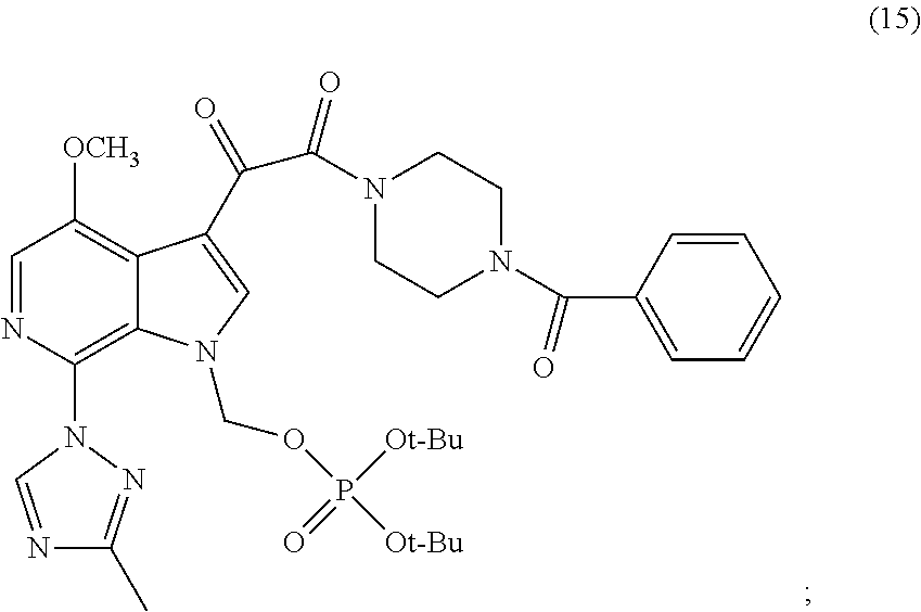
C1=NC(N2C=NC(C)=N2)=C2C(=C1[OCH3])C(C(C(N1CCN(C(C3=CC=CC=C3)=O)CC1)=O)=O)=CN2COP([Ot-Bu])([Ot-Bu])=O
